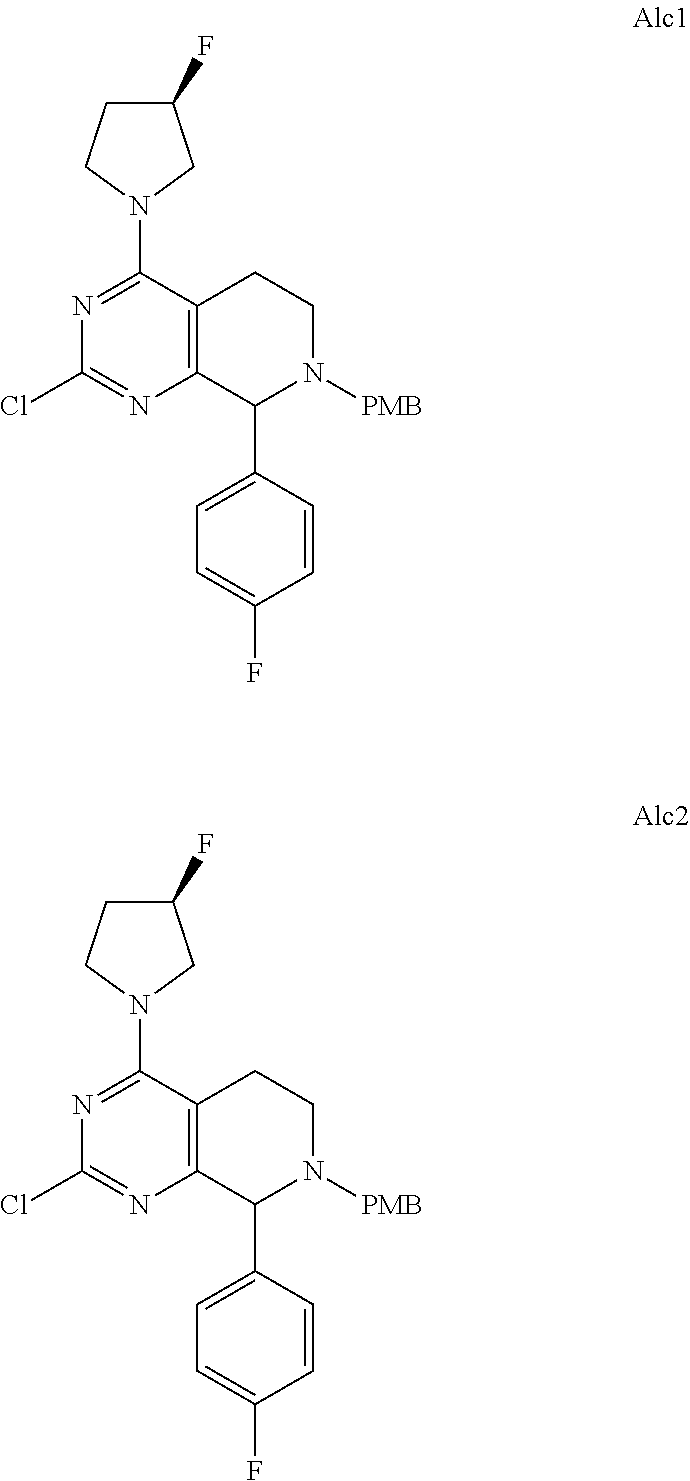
C12=C(C(N3CC(F)CC3)=NC(Cl)=N1)CCN([PMB])C2C1=CC=C(F)C=C1.C12=C(C(N3CC(F)CC3)=NC(Cl)=N1)CCN([PMB])C2C1=CC=C(F)C=C1
